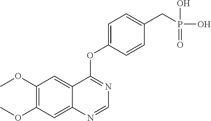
C1(OC)=C(OC)C=C2C(=C1)C(OC1=CC=C(CP(O)(=O)O)C=C1)=NC=N2
